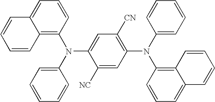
C12=CC=CC(N(C3=CC([CN])=C(N(C4=C5C(=CC=C4)C=CC=C5)C4=CC=CC=C4)C=C3[NC])C3=CC=CC=C3)=C1C=CC=C2
